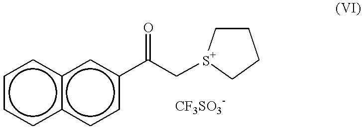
c1ccc2c(c1)cc(C(C[S+]1CCCC1)=O)cc2
